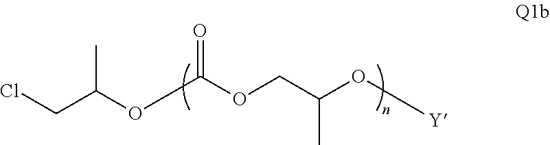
ClCC(OC(OCC(O[Y])C)=O)C
